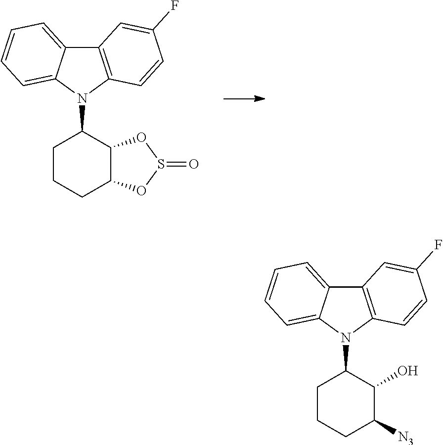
C12=C(N(C3CCCC4C3OS(=O)O4)C3=CC=CC=C13)C=CC(F)=C2.C12=C(N(C3CCCC([N3])C3O)C3=CC=CC=C13)C=CC(F)=C2
